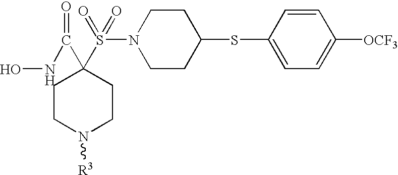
ONC(=O)C1(S(N2CCC(SC3=CC=C([OCF3])C=C3)CC2)(=O)=O)CCN([R3])CC1
